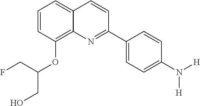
C1=CC(OC(CO)CF)=C2C(=C1)C=CC(C1=CC=C(N([H])[H])C=C1)=N2
